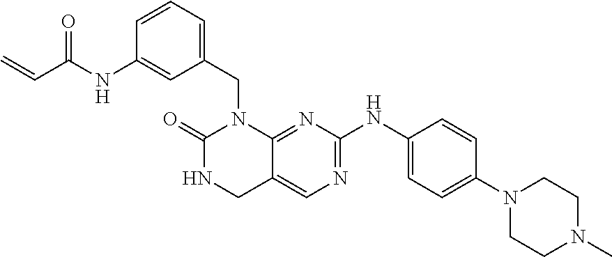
N1(CC2=CC=CC(NC(C=C)=O)=C2)C2=NC(NC3=CC=C(N4CCN(C)CC4)C=C3)=NC=C2CNC1=O
